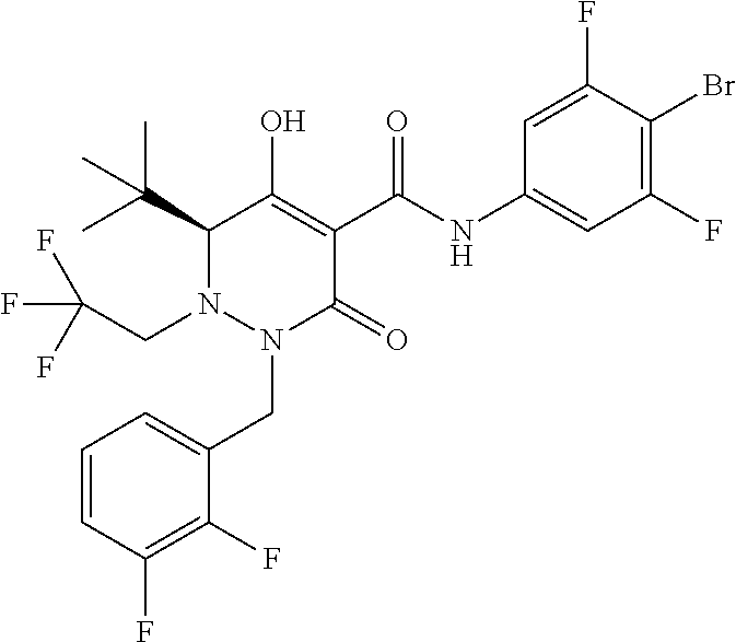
C1=CC(F)=C(F)C(CN2C(=O)C(C(=O)NC3=CC(F)=C(Br)C(F)=C3)=C(O)C(C(C)(C)C)N2CC(F)(F)F)=C1
